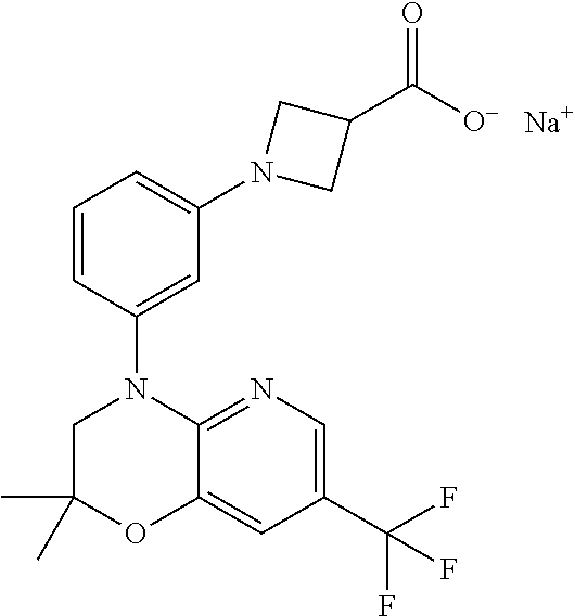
C1(C)(C)CN(C2=CC(N3CC(C([O-])=O)C3)=CC=C2)C2=NC=C(C(F)(F)F)C=C2O1.[Na]
